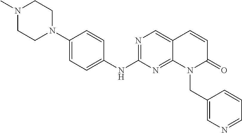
N1(C)CCN(C2=CC=C(NC3=NC=C4C(=N3)N(CC3=CN=CC=C3)C(=O)C=C4)C=C2)CC1
